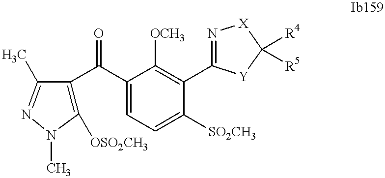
C1([OSO2CH3])=C(C(C2=CC=C([SO2CH3])C(C3=N[X]C([R4])([R5])[Y]3)=C2[OCH3])=O)C(C)=NN1C
